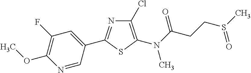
C1(Cl)=C(N(C)C(=O)CCS(C)=O)SC(C2=CC(F)=C(OC)N=C2)=N1
